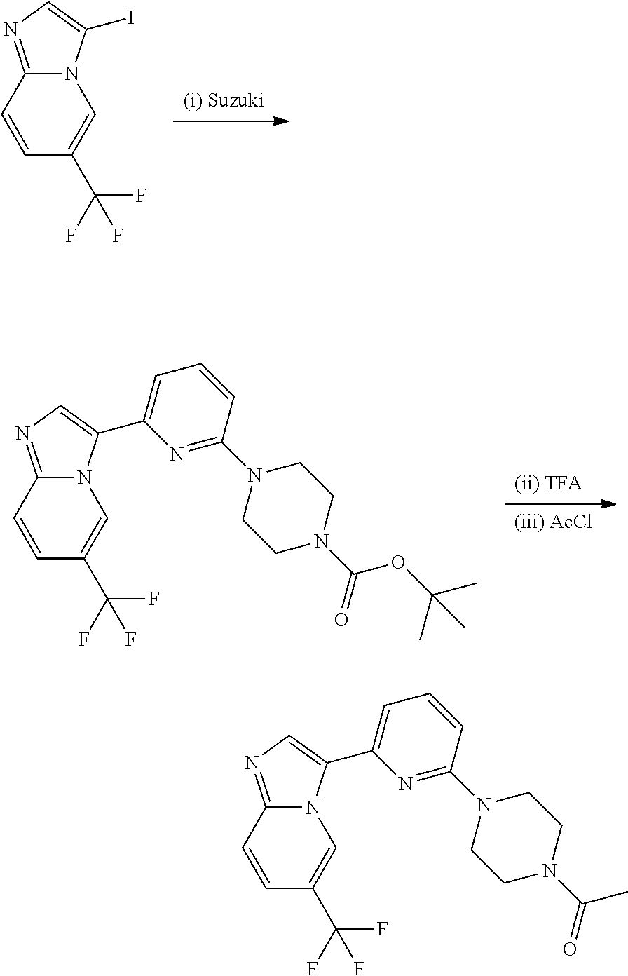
[(i) Suzuki].C1=CC2=NC=C(I)N2C=C1C(F)(F)F.[(ii) TFA].[(iii) AcCl].C1=CC2=NC=C(C3=CC=CC(N4CCN(C(OC(C)(C)C)=O)CC4)=N3)N2C=C1C(F)(F)F.C1=CC2=NC=C(C3=CC=CC(N4CCN(C(C)=O)CC4)=N3)N2C=C1C(F)(F)F
